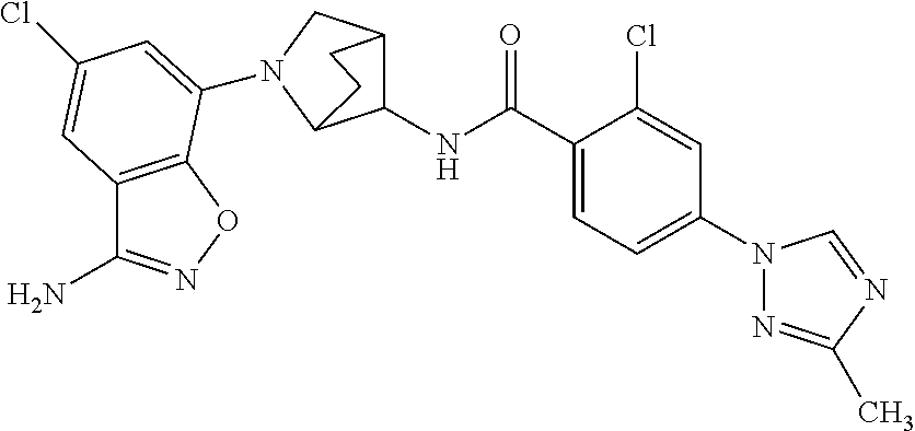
C1(C(NC2C3CN(C4=CC(Cl)=CC5=C4ON=C5N)C2CC3)=O)=CC=C(N2N=C(C)N=C2)C=C1Cl
